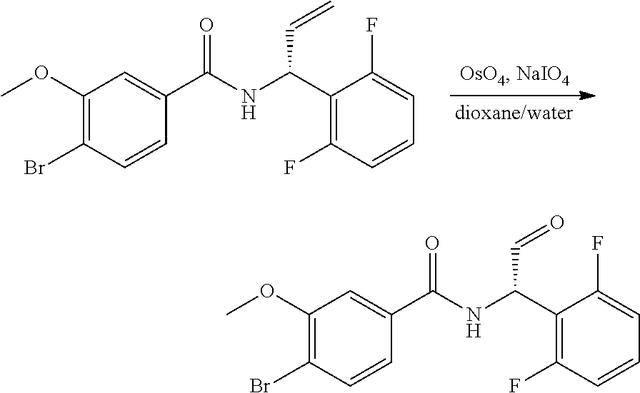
C1(OC)=C(Br)C=CC(C(NC(C2=C(F)C=CC=C2F)C=C)=O)=C1.C1(OC)=C(Br)C=CC(C(NC(C2=C(F)C=CC=C2F)C=O)=O)=C1
